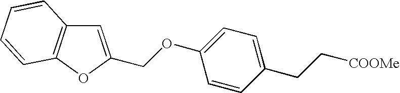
O(C1=CC=C(CC[COOMe])C=C1)CC1=CC2=C(O1)C=CC=C2
